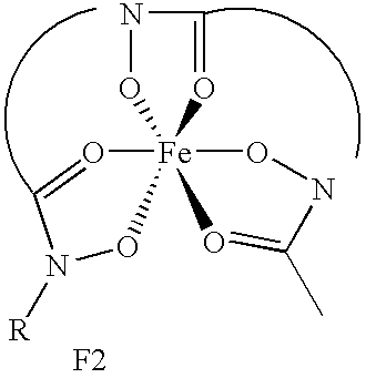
C1=O[Fe]23(ONC=O2)(ONC(C)=O3)ON1[R].[F2]
